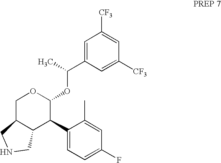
C1(C2C(OC(C3=CC([CF3])=CC([CF3])=C3)C)OCC3C2CNC3)=CC=C(F)C=C1C
